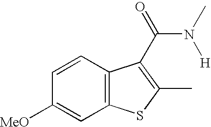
C1=CC2=C(C=C1[MeO])SC(C)=C2C(N([H])C)=O
